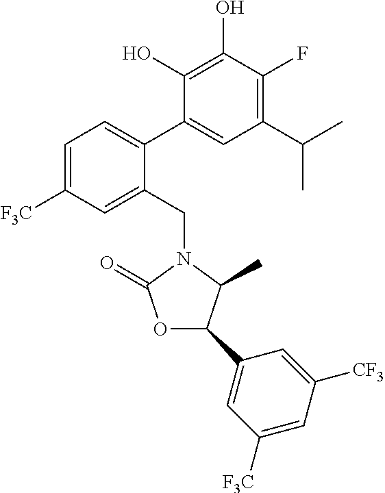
C1(C(C)C)=C(F)C(O)=C(O)C(C2=CC=C([F3C])C=C2CN2C(C)C(C3=CC([F3C])=CC([CF3])=C3)OC2=O)=C1
